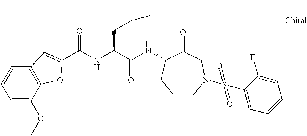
C1=C(OC)C2=C(C=C1)C=C(C(NC(C(NC1C(=O)CN(S(C3=CC=CC=C3F)(=O)=O)CCC1)=O)CC(C)C)=O)O2
